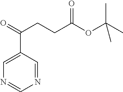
CC(OC(CCC(=O)C1=CN=CN=C1)=O)(C)C
